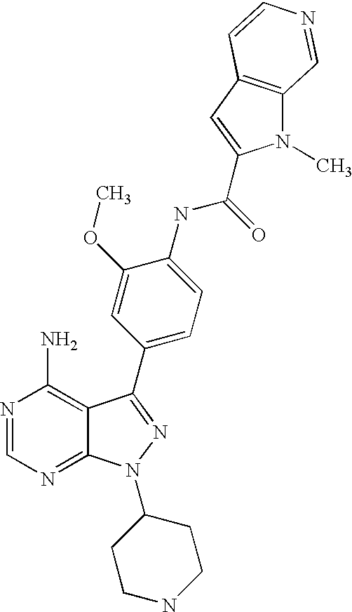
N1=CN=C2C(=C1N)C(C1=CC=C(NC(=O)C3=CC4=C(N3C)C=NC=C4)C(OC)=C1)=NN2C1CCNCC1
